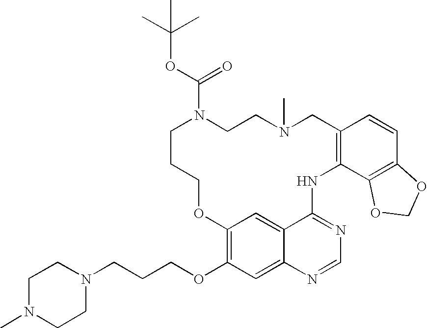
C12=C(OCCCN3CCN(C)CC3)C=C3C(=C1)C(=NC=N3)NC1=C(CN(C)CCN(C(OC(C)(C)C)=O)CCCO2)C=CC2=C1OCO2
